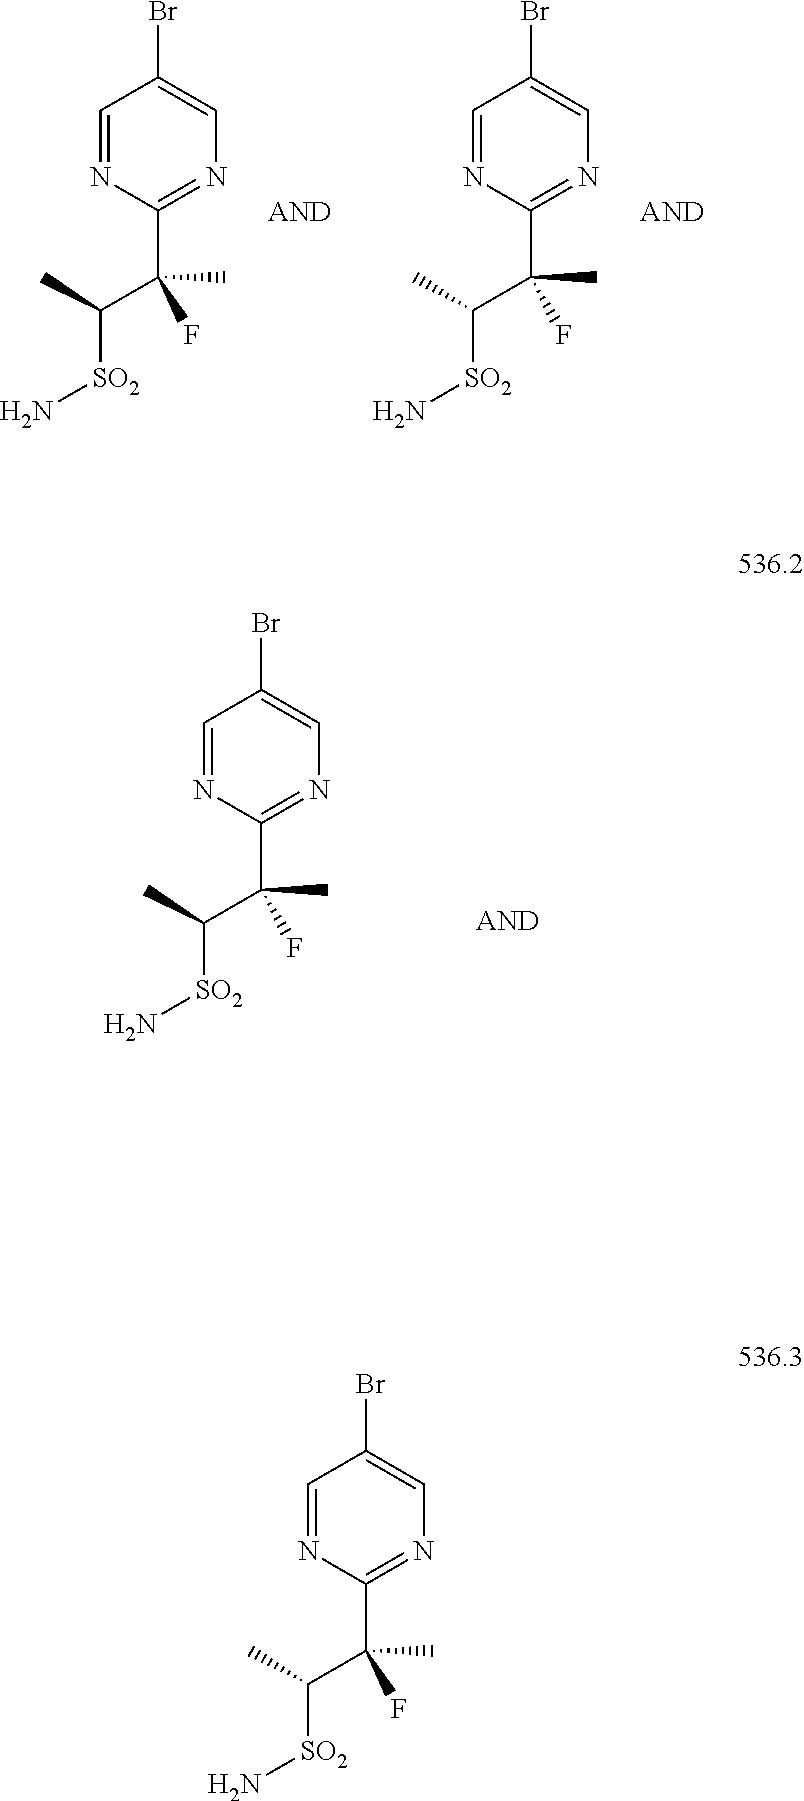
C1=NC(C(F)(C(C)[SO2]N)C)=NC=C1Br.C1=NC(C(F)(C(C)[SO2]N)C)=NC=C1Br.C1=NC(C(F)(C(C)[SO2]N)C)=NC=C1Br.C1=NC(C(F)(C(C)[SO2]N)C)=NC=C1Br
